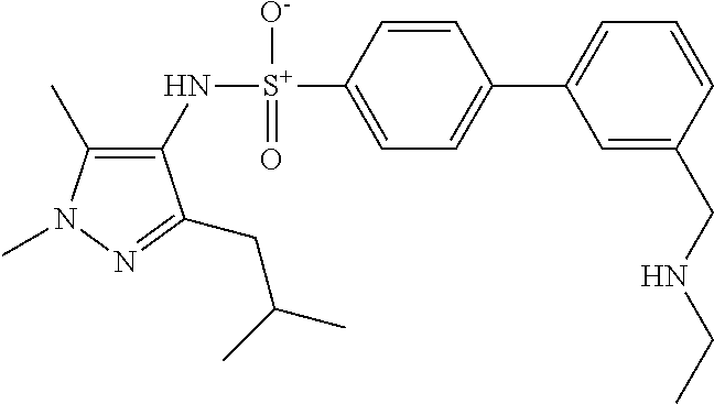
C1(C)=C(N[S+](C2=CC=C(C3=CC=CC(CNCC)=C3)C=C2)([O-])=O)C(CC(C)C)=NN1C
